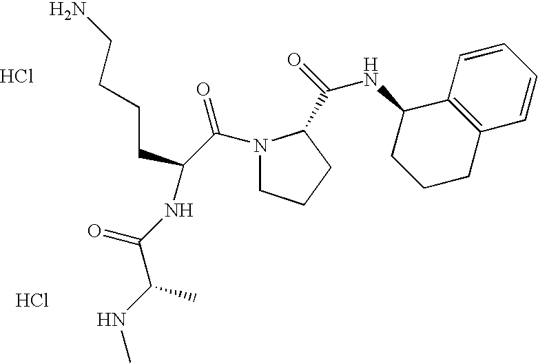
N1(C(C(CCCCN)NC(C(NC)C)=O)=O)CCCC1C(=O)NC1CCCC2=C1C=CC=C2.Cl.Cl
